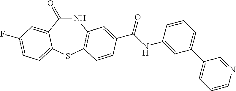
C1(=O)NC2=C(SC3=CC=C(F)C=C13)C=CC(C(NC1=CC(C3=CC=CN=C3)=CC=C1)=O)=C2
